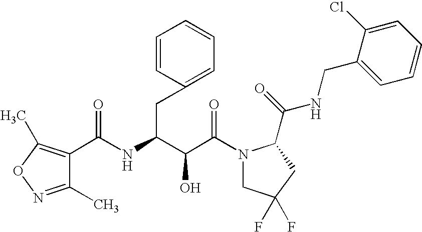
C(C(N1CC(F)(F)CC1C(NCC1=CC=CC=C1Cl)=O)=O)(O)C(CC1=CC=CC=C1)NC(=O)C1=C(C)ON=C1C
